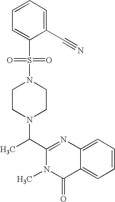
C1(C(N2CCN(S(C3=CC=CC=C3C#N)(=O)=O)CC2)C)=NC2=CC=CC=C2C(=O)N1C
